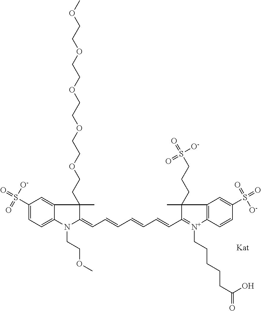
N1(CCOC)C(=CC=CC=CC=CC2=[N+](CCCCCC(=O)O)C3=C(C2(C)CCCS(=O)(=O)[O-])C=C(S(=O)(=O)[O-])C=C3)C(C)(CCOCCOCCOCCOCCOC)C2=CC(S(=O)(=O)[O-])=CC=C12
